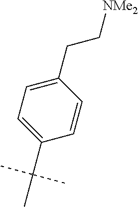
C1=C(CC[NMe2])C=CC(C(C)(C)C)=C1
